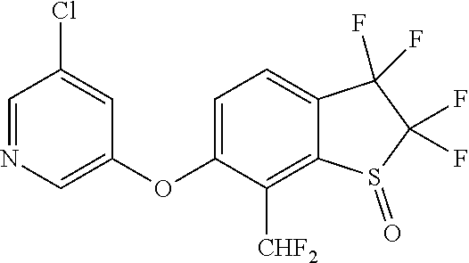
N1=CC(Cl)=CC(OC2=CC=C3C(=C2[CHF2])S(=O)C(F)(F)C3(F)F)=C1
